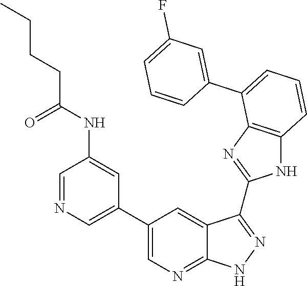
C1=C(C2=CC=CC3=C2N=C(C2=NNC4=NC=C(C5=CN=CC(NC(CCCC)=O)=C5)C=C42)N3)C=CC=C1F
